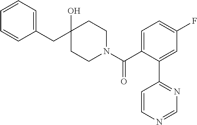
C1(CC2(O)CCN(C(C3=CC=C(F)C=C3C3=NC=NC=C3)=O)CC2)=CC=CC=C1
